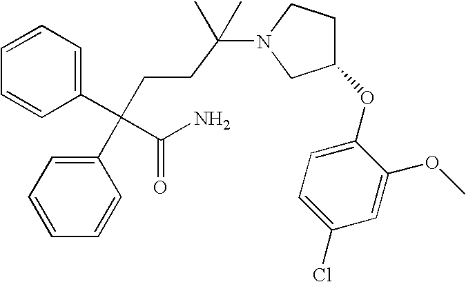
C1=CC=C(C(CCC(N2CC(OC3=CC=C(Cl)C=C3OC)CC2)(C)C)(C2=CC=CC=C2)C(=O)N)C=C1
